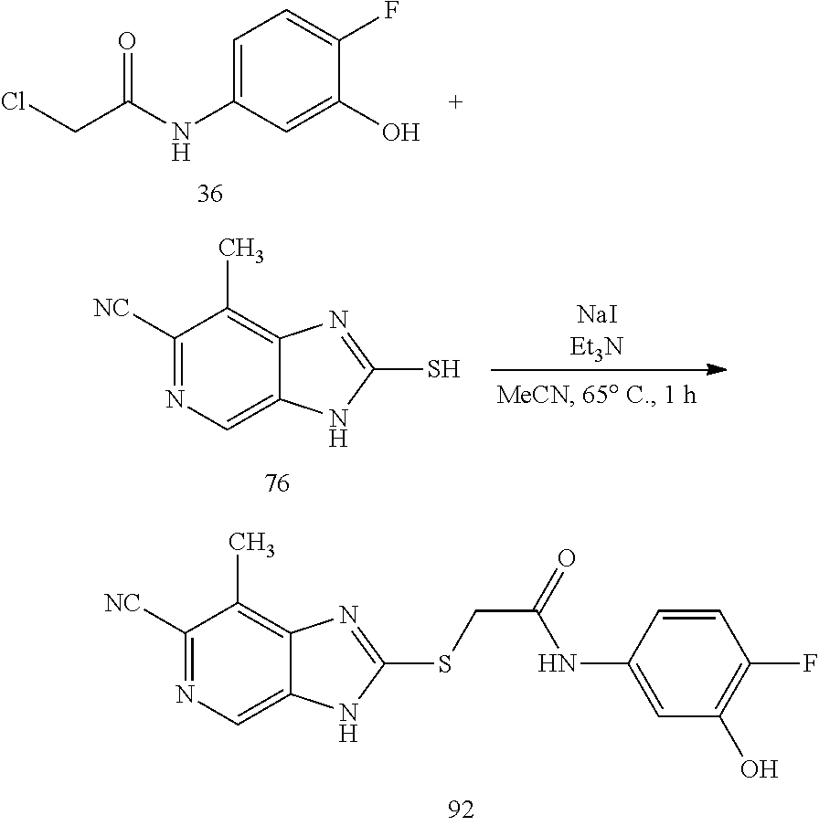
C1([NC])=NC=C2C(=C1C)N=C(SCC(NC1=CC(O)=C(F)C=C1)=O)N2.ClCC(NC1=CC=C(F)C(O)=C1)=O.C1([NC])=NC=C2C(=C1C)N=C(S)N2
